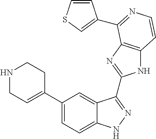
C1(C2=CCNCC2)=CC=C2C(=C1)C(C1=NC3=C(N1)C=CN=C3C1=CSC=C1)=NN2
